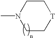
N1(C)CC[T]CC1
